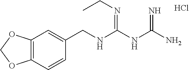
Cl.C(NC(NC(N)=N)=NCC)C1=CC2=C(C=C1)OCO2
